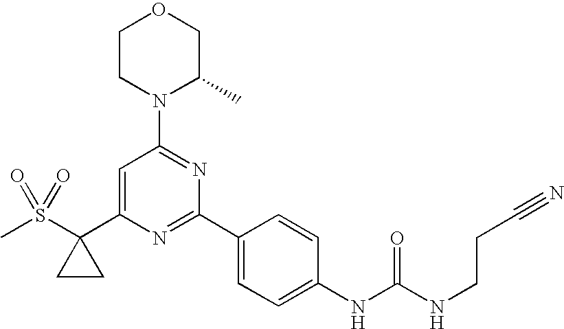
C1=C(C2(S(C)(=O)=O)CC2)N=C(C2=CC=C(NC(NCCC#N)=O)C=C2)N=C1N1C(C)COCC1
